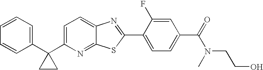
C1=CC=C(C2(C3=CC=C4C(=N3)SC(C3=CC=C(C(N(CCO)C)=O)C=C3F)=N4)CC2)C=C1
